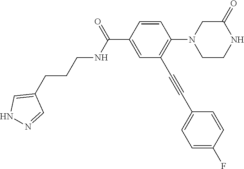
C1=CC(C(=O)NCCCC2=CNN=C2)=CC(C#CC2=CC=C(F)C=C2)=C1N1CCNC(=O)C1
